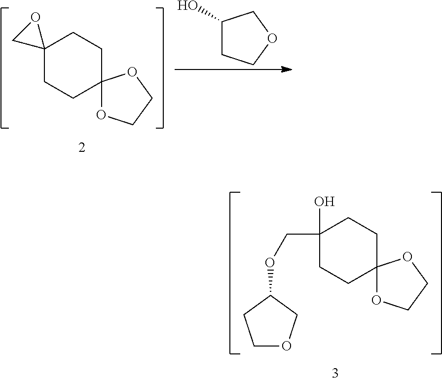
C12(CCC3(CC1)OCCO3)OC2.C1(O)CCOC1.C1(O)(COC2CCOC2)CCC2(CC1)OCCO2
